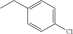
C1(CC)=CC=C(Cl)C=C1
